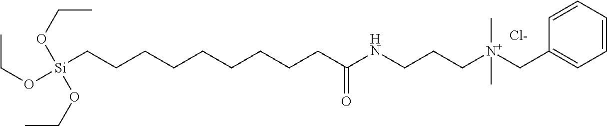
[Si](CCCCCCCCCC(NCCC[N+](CC1=CC=CC=C1)(C)C)=O)(OCC)(OCC)OCC.[Cl-]
